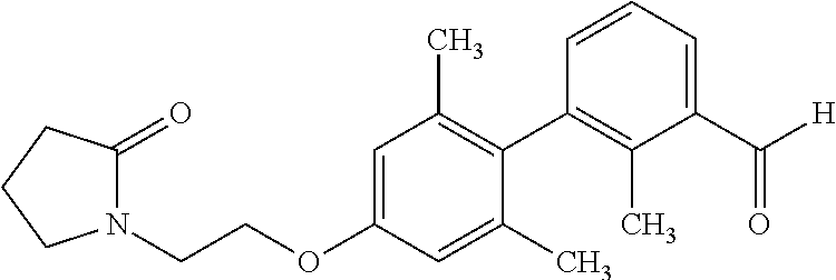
C1=C(OCCN2C(=O)CCC2)C=C(C)C(C2=C(C)C(C(=O)[H])=CC=C2)=C1C
